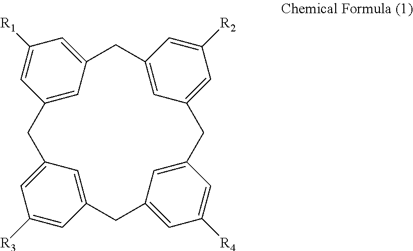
C1C2=CC([R1])=CC(=C2)CC2=CC([R3])=CC(=C2)CC2=CC([R4])=CC(=C2)CC2=CC([R2])=CC1=C2
